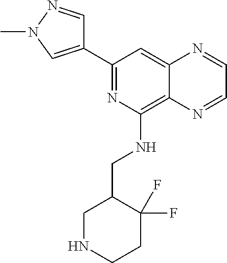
C1(C2=CN(C)N=C2)=NC(NCC2CNCCC2(F)F)=C2C(=C1)N=CC=N2
